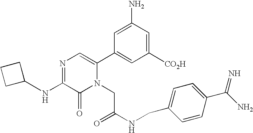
N(C1=NC=C(C2=CC([CO2H])=CC(N)=C2)N(CC(NCC2=CC=C(C(N)=N)C=C2)=O)C1=O)C1CCC1
